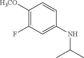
C1([H3CO])=C(F)C=C(NC(C)C)C=C1
